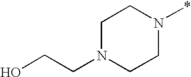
C1N(CCO)CCN(*)C1
